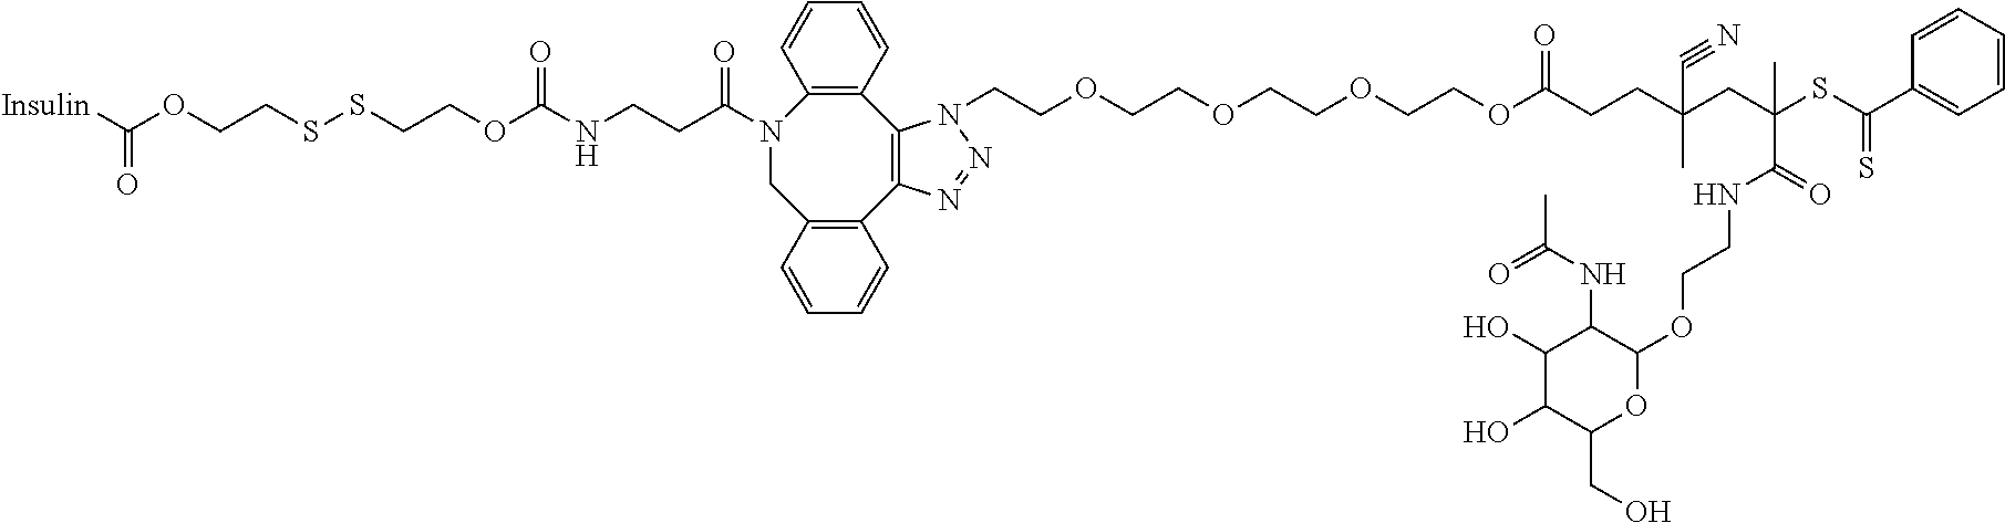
N1(C(CCNC(OCCSSCCOC([Insulin])=O)=O)=O)CC2=C(C3=C(C4=C1C=CC=C4)N(CCOCCOCCOCCOC(CCC(CC(SC(C1=CC=CC=C1)=S)(C(=O)NCCOC1C(NC(C)=O)C(O)C(O)C(CO)O1)C)(C)C#N)=O)N=N3)C=CC=C2
